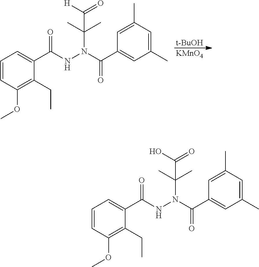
[t-BuOH].[KMnO4].C1=CC(OC)=C(CC)C(C(=O)NN(C(C2=CC(C)=CC(C)=C2)=O)C(C)(C)C([H])=O)=C1.C1=CC(OC)=C(CC)C(C(=O)NN(C(C2=CC(C)=CC(C)=C2)=O)C(C)(C)C(O)=O)=C1
